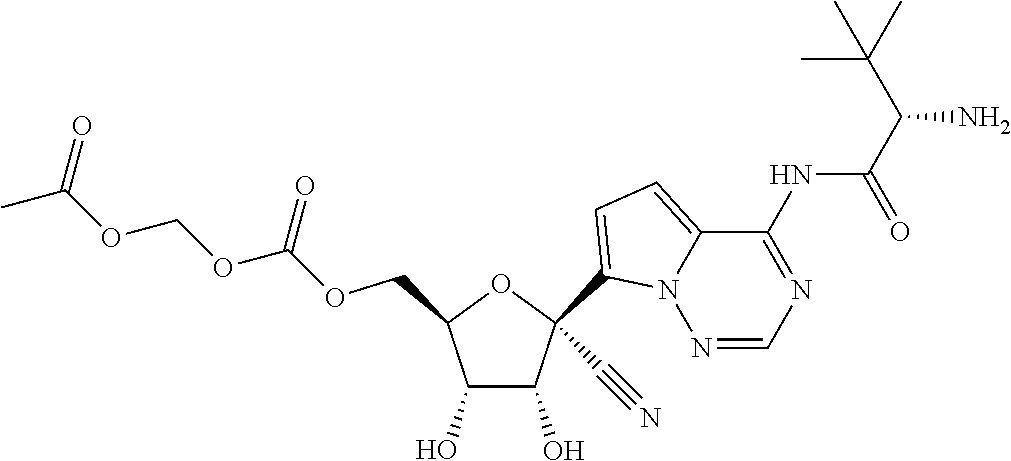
C1(O)C(O)C(COC(=O)OCOC(C)=O)OC1(C1=CC=C2N1N=CN=C2NC(=O)C(N)C(C)(C)C)C#N
